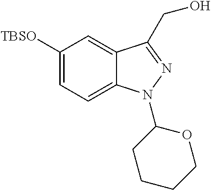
C1([TBSO])=CC=C2C(=C1)C(CO)=NN2C1CCCCO1
